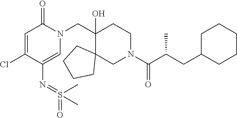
ClC1=CC(=O)N(CC2(O)C3(CN(C(=O)C(CC4CCCCC4)C)CC2)CCCC3)C=C1N=S(C)(=O)C
